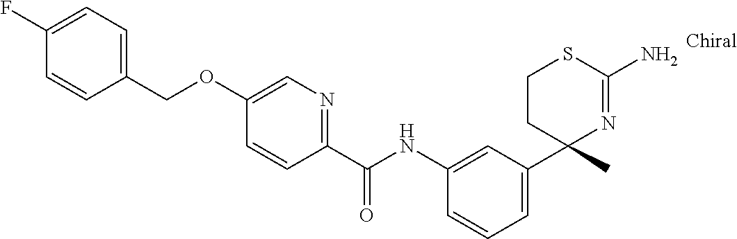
C1(NC(C2=NC=C(OCC3=CC=C(F)C=C3)C=C2)=O)=CC(C2(C)N=C(N)SCC2)=CC=C1
